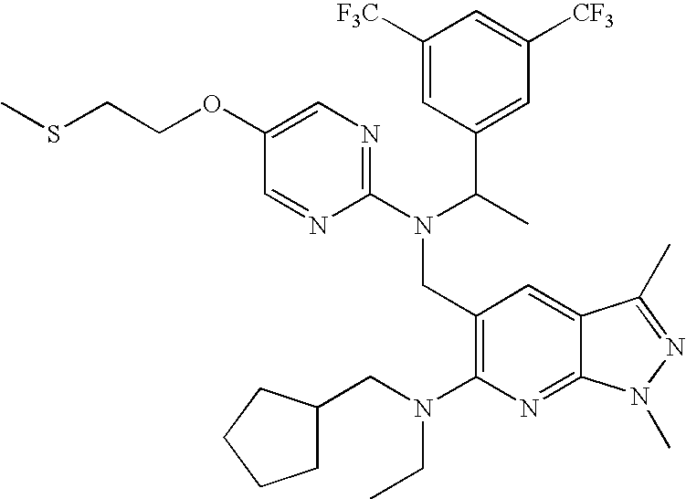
CSCCOC1=CN=C(N(C(C)C2=CC([CF3])=CC([F3C])=C2)CC2=C(N(CC3CCCC3)CC)N=C3C(=C2)C(C)=NN3C)N=C1
